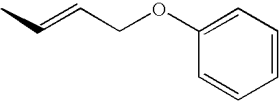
C(=CCOC1=CC=CC=C1)C
